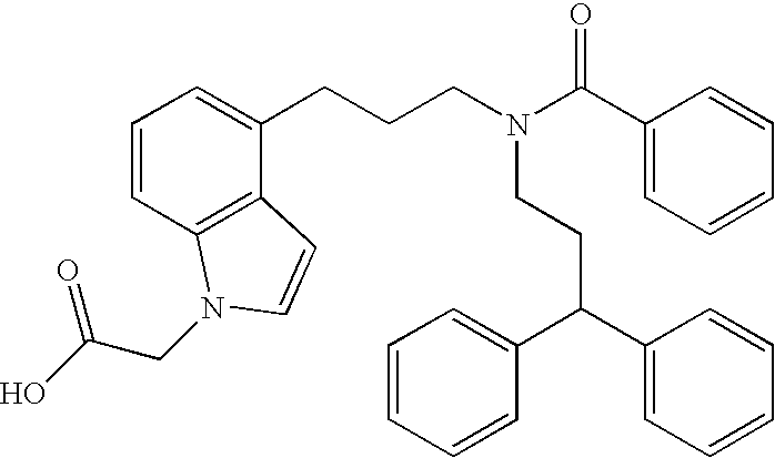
C(CN(CCC(C1=CC=CC=C1)C1=CC=CC=C1)C(C1=CC=CC=C1)=O)CC1=CC=CC2=C1C=CN2CC(O)=O
